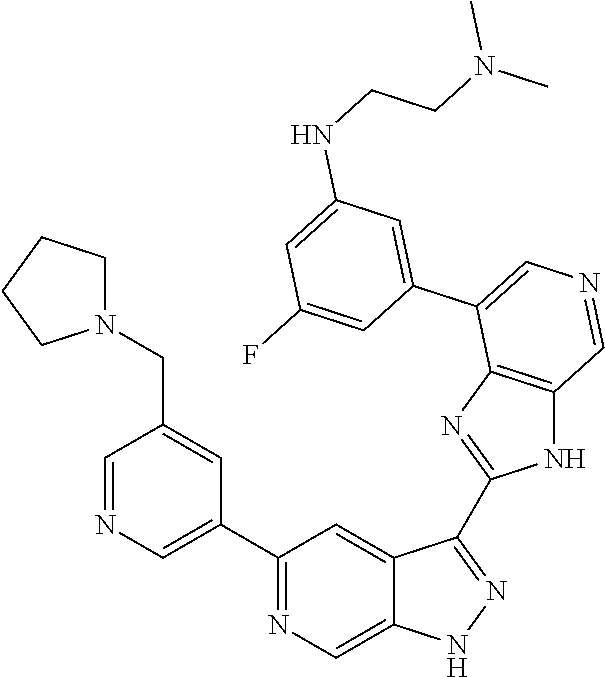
C1(C2=CN=CC(CN3CCCC3)=C2)=NC=C2C(=C1)C(C1=NC3=C(N1)C=NC=C3C1=CC(NCCN(C)C)=CC(F)=C1)=NN2
